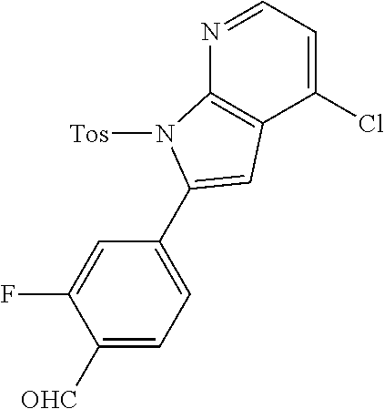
N1=CC=C(Cl)C2=C1N([Tos])C(C1=CC=C([OHC])C(F)=C1)=C2
